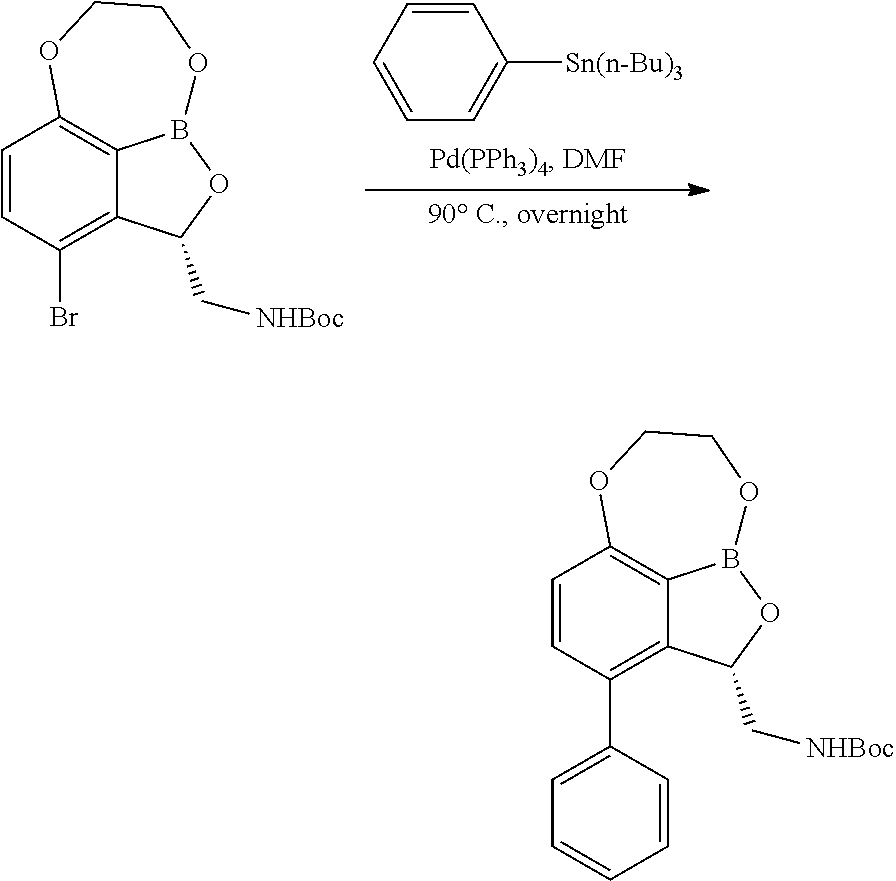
C1=CC(C2=CC=CC=C2)=C2C3=C1OCCOB3OC2C[NHBoc].C1=CC(Br)=C2C3=C1OCCOB3OC2C[NHBoc].C1=CC=CC=C1[Sn(n-Bu)3]
